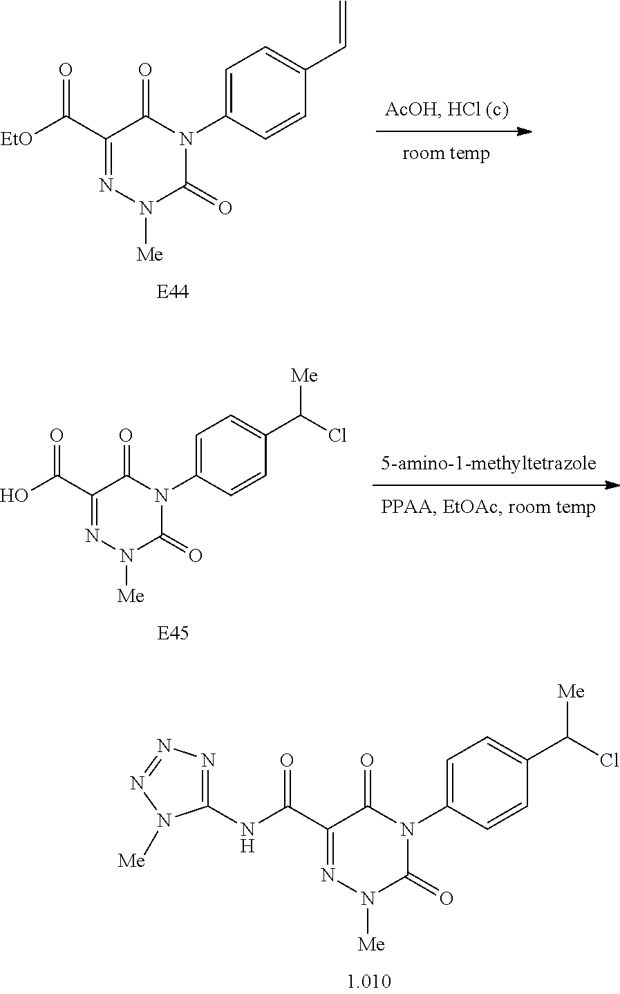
C1(N2C(=O)C(C(=O)NC3=NN=NN3[Me])=NN([Me])C2=O)=CC=C(C(Cl)[Me])C=C1.N1(C2=CC=C(C=C)C=C2)C(=O)C(C(=O)[EtO])=NN([Me])C1=O.N1(C2=CC=C(C(Cl)[Me])C=C2)C(=O)C(C(=O)O)=NN([Me])C1=O
